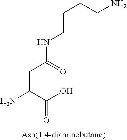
C(CCNC(CC(N)C(O)=O)=O)CN
